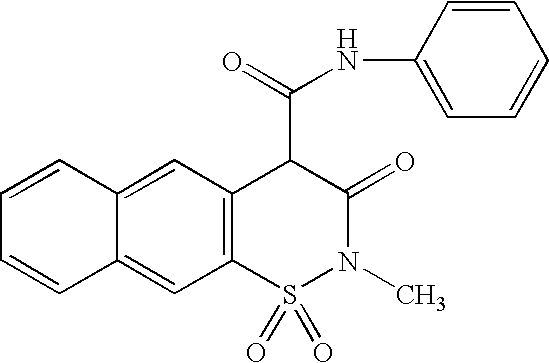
N(C(C1C(=O)N(C)S(=O)(=O)C2=C1C=C1C(=C2)C=CC=C1)=O)C1=CC=CC=C1
